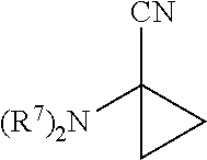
C1([(R7)2N])([CN])CC1
